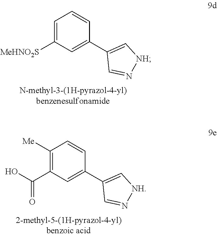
C1=C([MeHNO2S])C=C(C2=C[NH]N=C2)C=C1.C1([Me])=C(C(O)=O)C=C(C2=C[NH]N=C2)C=C1
